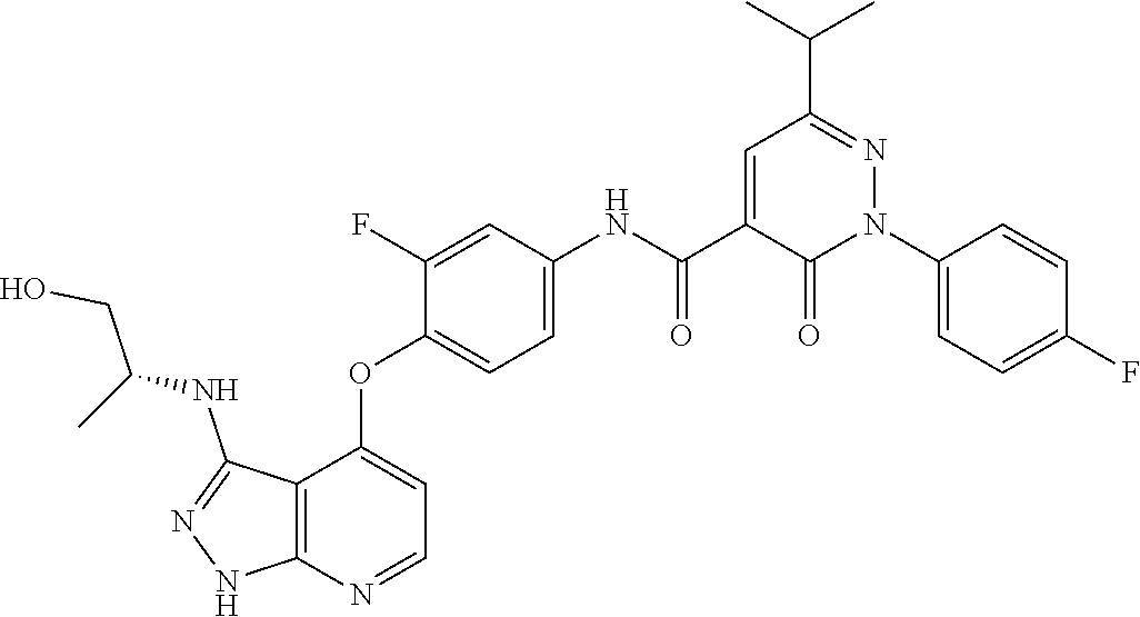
N1=C(NC(CO)C)C2=C(N=CC=C2OC2=CC=C(NC(C3=CC(C(C)C)=NN(C4=CC=C(F)C=C4)C3=O)=O)C=C2F)N1
